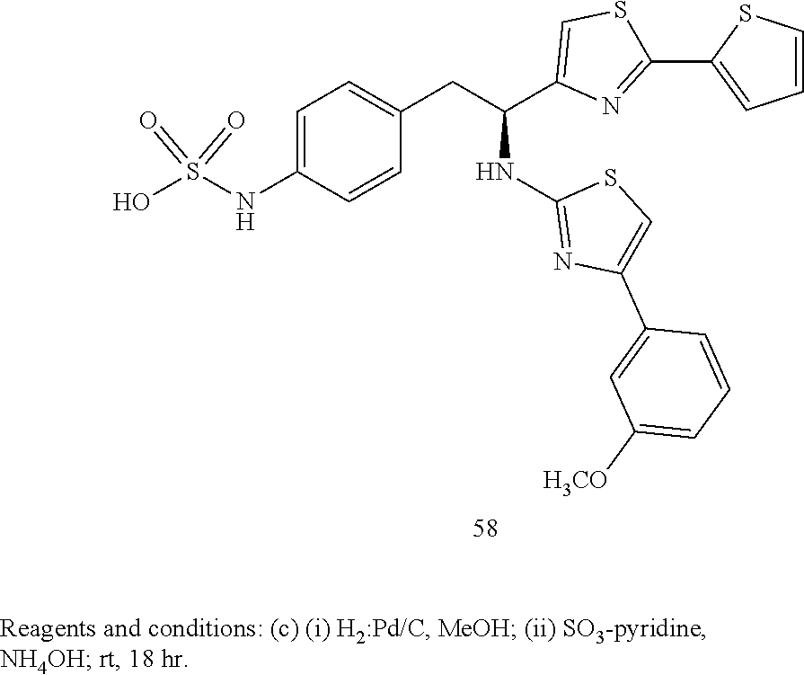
C1=C(NS(O)(=O)=O)C=CC(CC(C2=CSC(C3=CC=CS3)=N2)NC2=NC(C3=CC([H3CO])=CC=C3)=CS2)=C1
